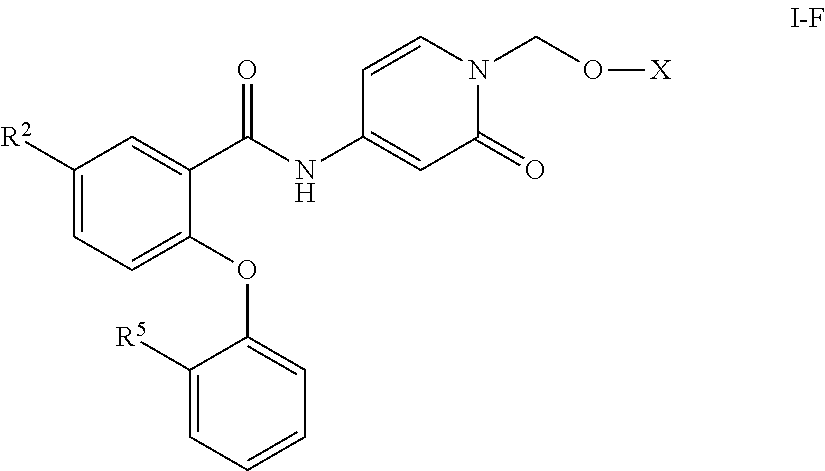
C1([R2])=CC=C(OC2=CC=CC=C2[R5])C(C(NC2=CC(=O)N(CO[X])C=C2)=O)=C1
